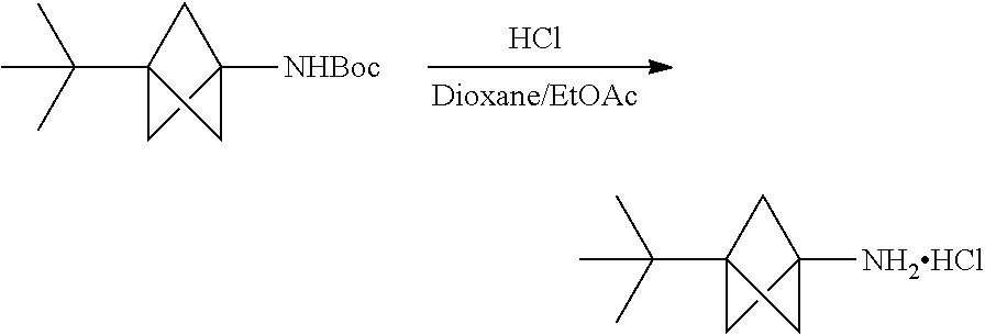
Cl.C(C)(C)(C)C12CC([NHBoc])(C1)C2.C(C)(C)(C)C12CC([NH2HCl])(C1)C2
